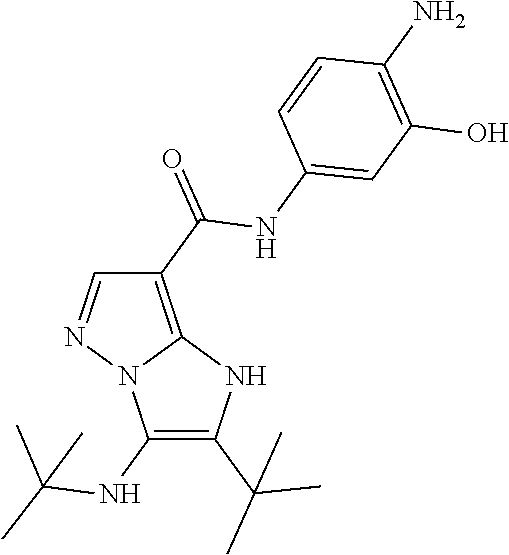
C1(C(=O)NC2=CC(O)=C(N)C=C2)=C2N(N=C1)C(NC(C)(C)C)=C(C(C)(C)C)N2
